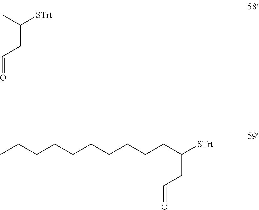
C(CC=O)(C)[STrt].C(CC=O)(CCCCCCCCCC)[STrt]
